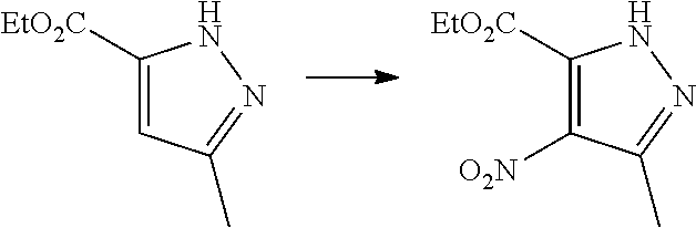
C1([EtO2C])=CC(C)=NN1.C1([EtO2C])=C([O2N])C(C)=NN1
